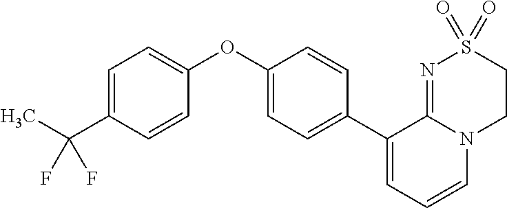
C1(C2=CC=CN3C2=NS(=O)(=O)CC3)=CC=C(OC2=CC=C(C(C)(F)F)C=C2)C=C1
